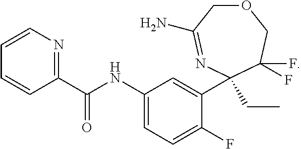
O1CC(N)=NC(CC)(C2=CC(NC(C3=NC=CC=C3)=O)=CC=C2F)C(F)(F)C1
